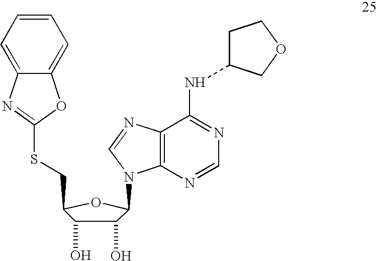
C1(O)C(O)C(CSC2=NC3=CC=CC=C3O2)OC1N1C2=C(N=C1)C(NC1CCOC1)=NC=N2
